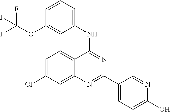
C1=C(Cl)C=C2C(=C1)C(NC1=CC=CC(OC(F)(F)F)=C1)=NC(C1=CC=C(O)N=C1)=N2
